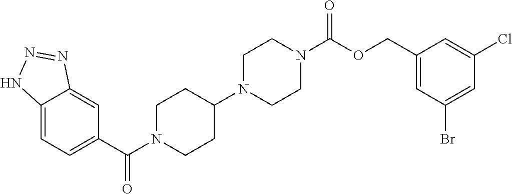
C12=CC=C(C(N3CCC(N4CCN(C(OCC5=CC(Br)=CC(Cl)=C5)=O)CC4)CC3)=O)C=C1N=NN2
